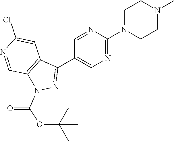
N1=CC(C2=NN(C(=O)OC(C)(C)C)C3=C2C=C(Cl)N=C3)=CN=C1N1CCN(C)CC1
